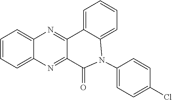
C12=CC=CC=C1N=C1C(=N2)C2=CC=CC=C2N(C2=CC=C(Cl)C=C2)C1=O
